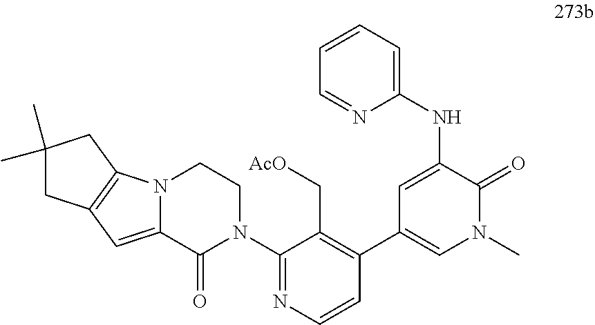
N(C1=CC(C2=C(C[AcO])C(N3CCN4C(=CC5=C4CC(C)(C)C5)C3=O)=NC=C2)=CN(C)C1=O)C1=CC=CC=N1
